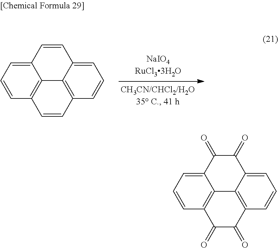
C1=CC=C2C3=C1C=CC1=C3C(=CC=C1)C=C2.C1=CC=C2C3=C1C(=O)C(=O)C1=C3C(=CC=C1)C(=O)C2=O
